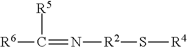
C(=N[R2]S[R4])([R6])[R5]
